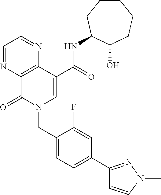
C1=NC2=C(N=C1)C(C(=O)NC1CCCCCC1O)=CN(CC1=CC=C(C3=NN(C)C=C3)C=C1F)C2=O
